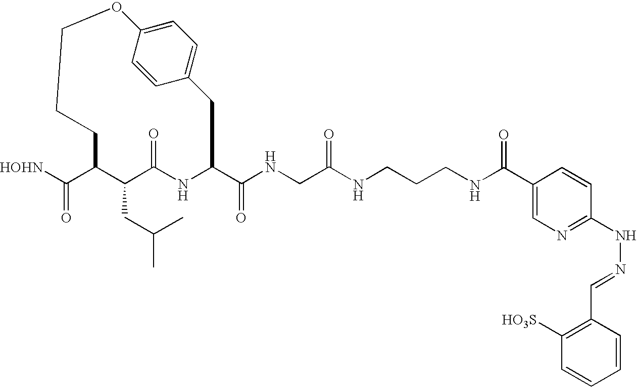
[HOHN]C(C1C(CC(C)C)C(=O)NC(C(NCC(NCCCNC(C2=CN=C(NN=CC3=C([HO3S])C=CC=C3)C=C2)=O)=O)=O)CC2=CC=C(C=C2)OCCC1)=O
